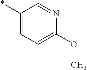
C1(*)=CC=C(OC)N=C1
